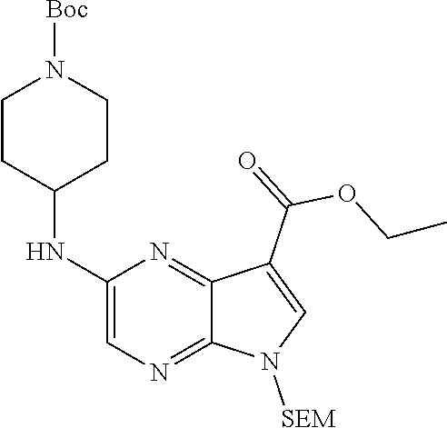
C1(NC2CCN([Boc])CC2)=CN=C2C(=N1)C(C(=O)OCC)=CN2[SEM]
